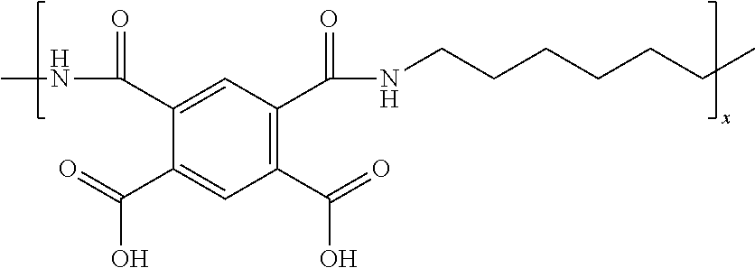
C1(C(=O)O)=C(C(NCCCCCCC)=O)C=C(C(NC)=O)C(C(=O)O)=C1
